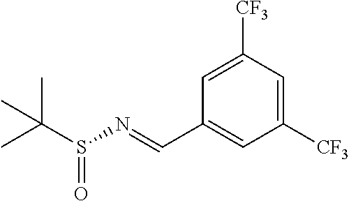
C1([CF3])=CC(C=NS(C(C)(C)C)=O)=CC([CF3])=C1
